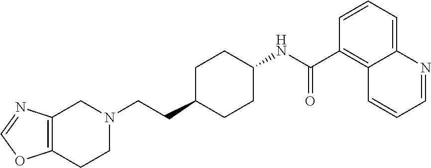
C1=NC2=C(O1)CCN(CCC1CCC(NC(C3=C4C(=CC=C3)N=CC=C4)=O)CC1)C2
